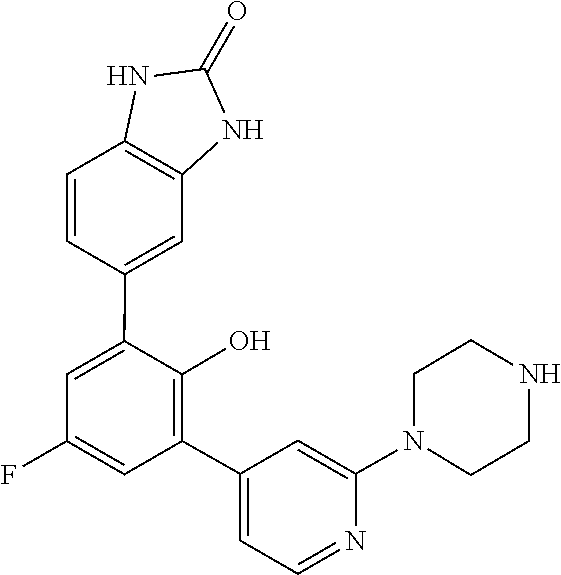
N1(C2=CC(C3=C(O)C(C4=CC5=C(C=C4)NC(=O)N5)=CC(F)=C3)=CC=N2)CCNCC1
